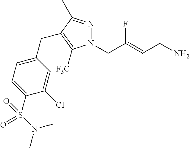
N1=C(C)C(CC2=CC=C(S(N(C)C)(=O)=O)C(Cl)=C2)=C([F3C])N1CC(=CCN)F
